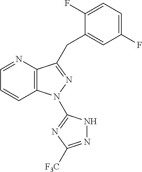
C12=C(N=CC=C1)C(CC1=CC(F)=CC=C1F)=NN2C1=NC([F3C])=NN1
